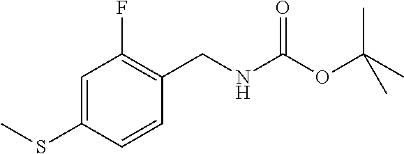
C1=C(SC)C=CC(CNC(OC(C)(C)C)=O)=C1F
